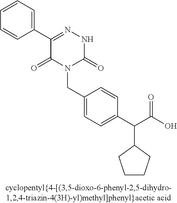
N1(CC2=CC=C(C(C(O)=O)C3CCCC3)C=C2)C(=O)NN=C(C2=CC=CC=C2)C1=O
